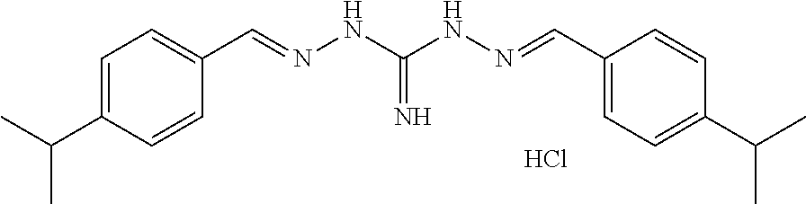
C1=C(C(C)C)C=CC(C=NNC(NN=CC2=CC=C(C(C)C)C=C2)=N)=C1.Cl
